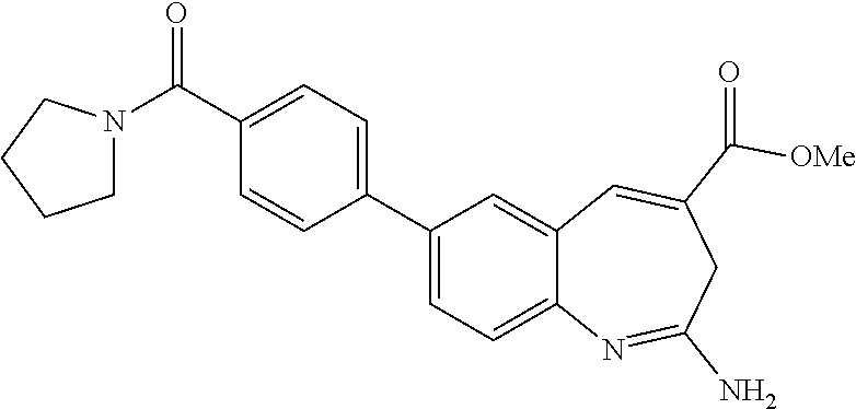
C1(C2=CC=C(C(=O)N3CCCC3)C=C2)=CC=C2C(=C1)C=C(C(=O)[OMe])CC(N)=N2
